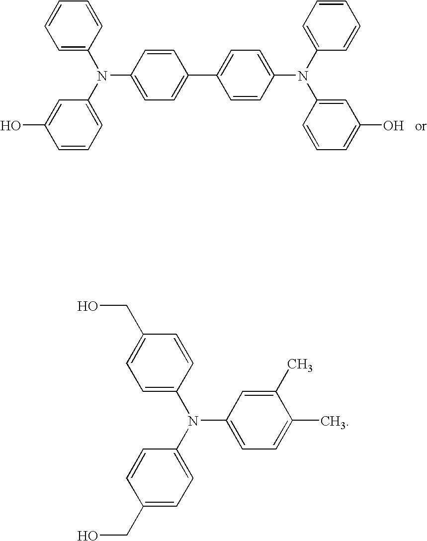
C1=C(N(C2=CC=C(CO)C=C2)C2=CC=C(C)C(C)=C2)C=CC(CO)=C1.C1=C(N(C2=CC=CC(O)=C2)C2=CC=C(C3=CC=C(N(C4=CC=CC=C4)C4=CC(O)=CC=C4)C=C3)C=C2)C=CC=C1
